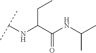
C(C(C(NC(C)C)=O)NC(C)C)C
